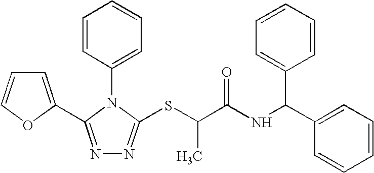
C1=C(C2=NN=C(SC(C(NC(C3=CC=CC=C3)C3=CC=CC=C3)=O)C)N2C2=CC=CC=C2)OC=C1
